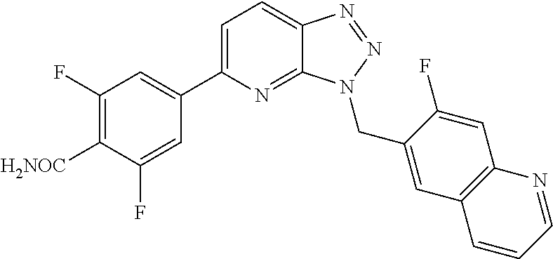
C1=C(C2=CC(F)=C([H2NOC])C(F)=C2)N=C2C(=C1)N=NN2CC1=CC2=C(C=C1F)N=CC=C2
